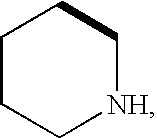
C1CC[NH]CC1
